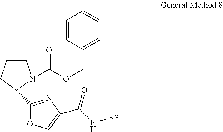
C1=CC(COC(=O)N2CCCC2C2=NC(C(=O)N[R3])=CO2)=CC=C1
